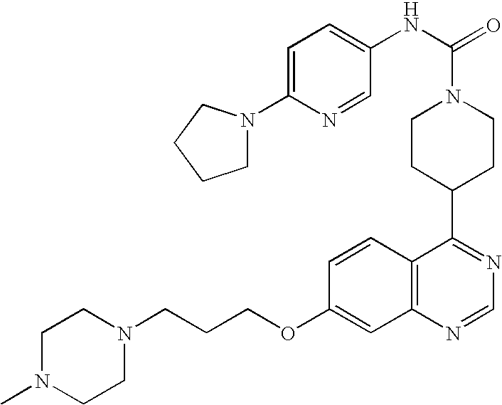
C1(OCCCN2CCN(C)CC2)=CC2=C(C=C1)C(C1CCN(C(=O)NC3=CC=C(N4CCCC4)N=C3)CC1)=NC=N2
